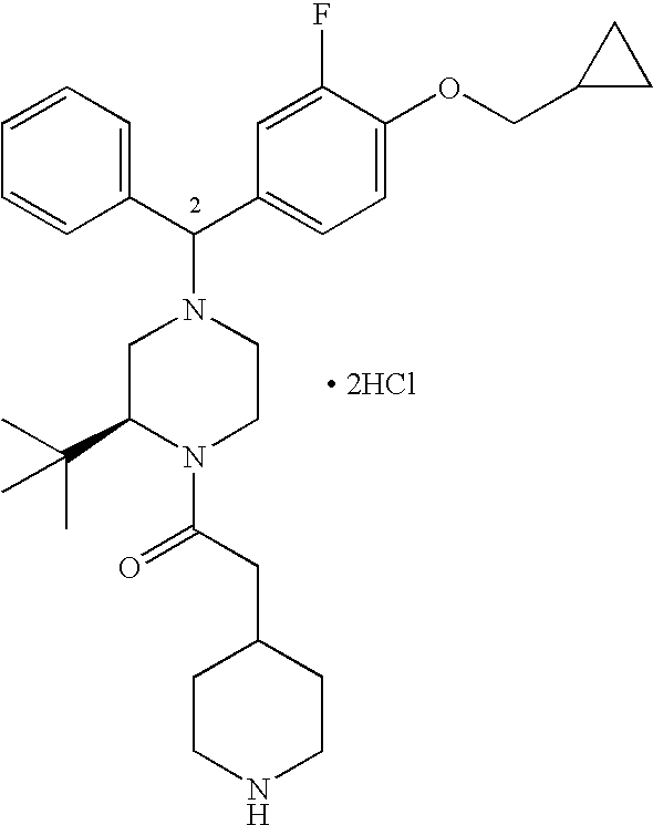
C1=CC=CC(C(C2=CC=C(OCC3CC3)C(F)=C2)N2CC(C(C)(C)C)N(C(CC3CCNCC3)=O)CC2)=C1.[ 2HCl]
